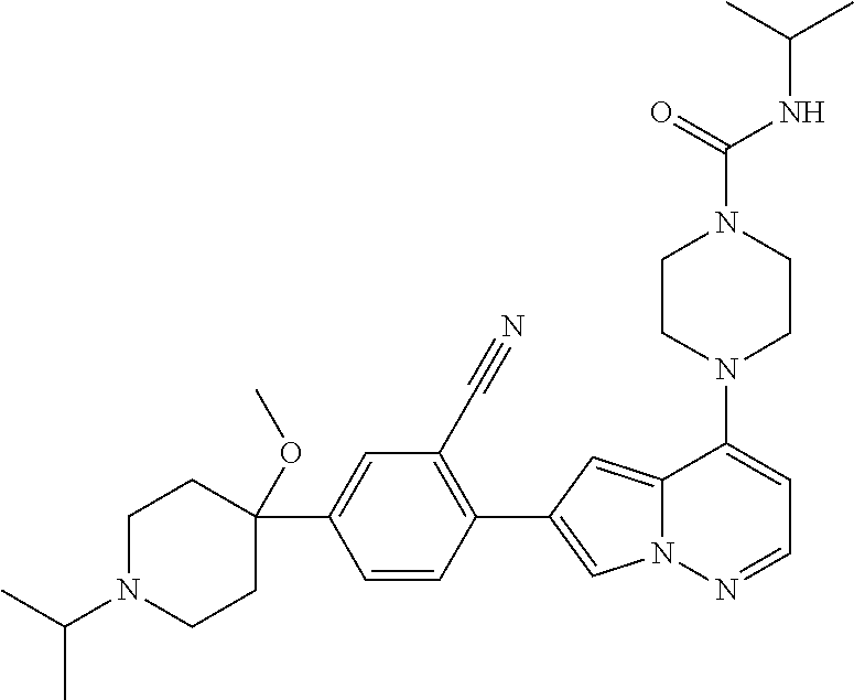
N1(C2=CC=NN3C2=CC(C2=C(C#N)C=C(C4(OC)CCN(C(C)C)CC4)C=C2)=C3)CCN(C(NC(C)C)=O)CC1
